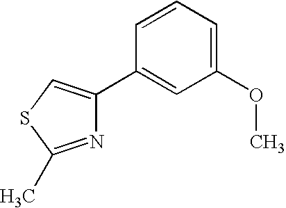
C1(C2=CSC(C)=N2)=CC(OC)=CC=C1
